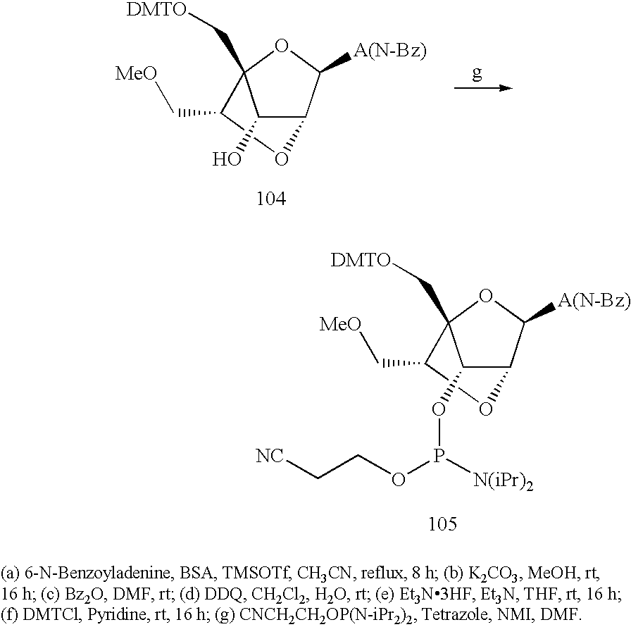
C1(C[MeO])OC2C(O)C1(C[DMTO])OC2[A(N-Bz)].C1(C[MeO])OC2C(OP(OCC[NC])[N(iPr)2])C1(C[DMTO])OC2[A(N-Bz)]
